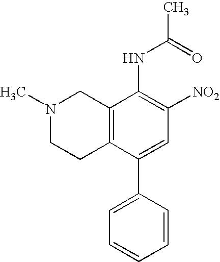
C1=C(C2=CC=CC=C2)C2=C(C(NC(C)=O)=C1[NO2])CN(C)CC2
